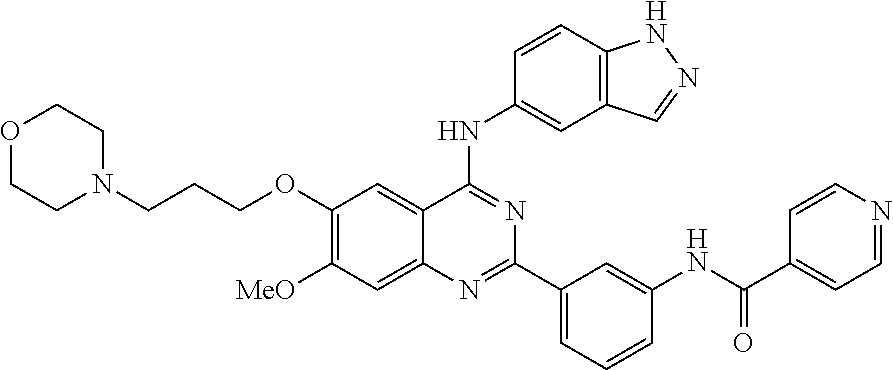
C1(OCCCN2CCOCC2)=C([MeO])C=C2C(=C1)C(NC1=CC3=C(C=C1)NN=C3)=NC(C1=CC=CC(NC(C3=CC=NC=C3)=O)=C1)=N2
